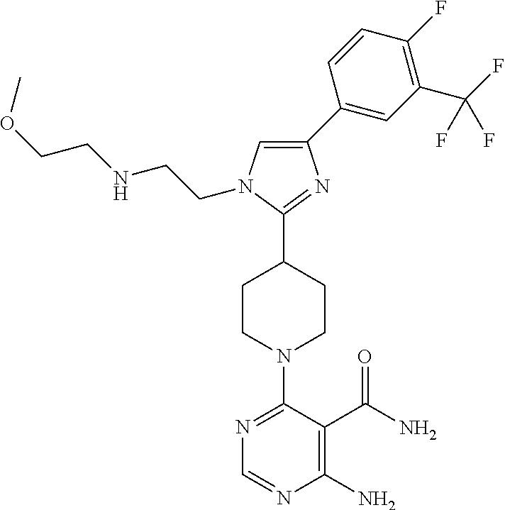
C1=C(C2=CC(C(F)(F)F)=C(F)C=C2)N=C(C2CCN(C3=NC=NC(N)=C3C(N)=O)CC2)N1CCNCCOC
